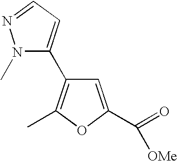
C1(C2=CC=NN2C)=C(C)OC(C(=O)[OMe])=C1
